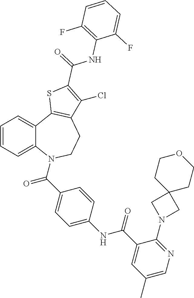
C1=CC=C2C(=C1)C1=C(CCN2C(C2=CC=C(NC(=O)C3=CC(C)=CN=C3N3CC4(C3)CCOCC4)C=C2)=O)C(Cl)=C(C(=O)NC2=C(F)C=CC=C2F)S1
